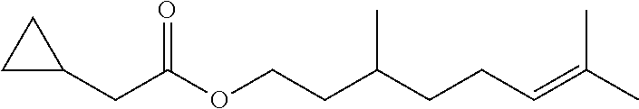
CC(=CCCC(CCOC(CC1CC1)=O)C)C
